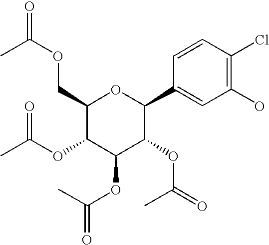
C1(COC(=O)C)C(OC(C)=O)C(OC(=O)C)C(OC(=O)C)C(C2=CC(O)=C(Cl)C=C2)O1
